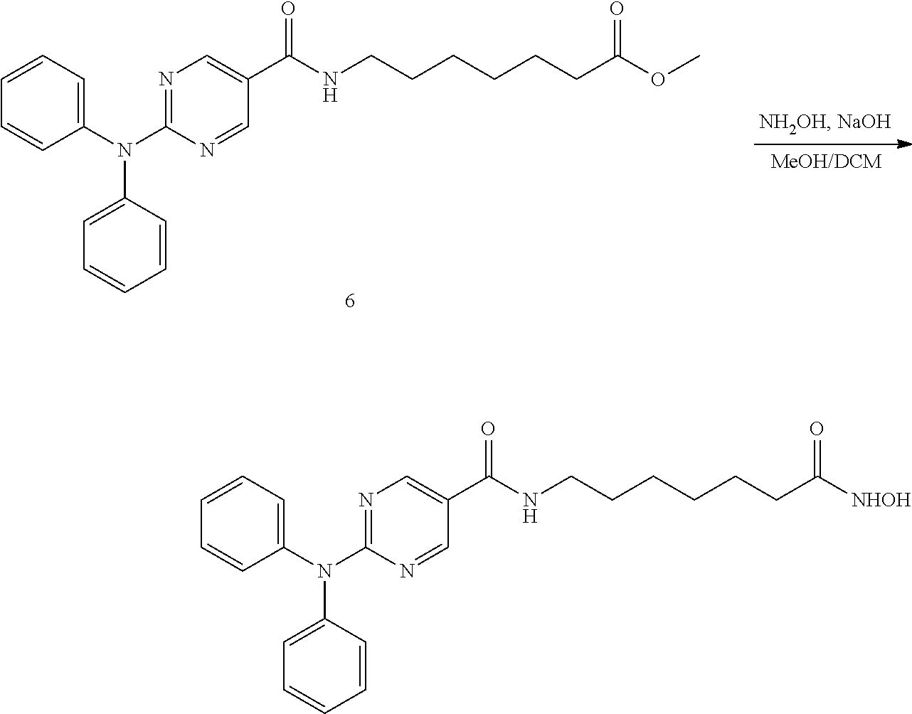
C1(N(C2=NC=C(C(=O)NCCCCCCC([NHOH])=O)C=N2)C2=CC=CC=C2)=CC=CC=C1.C1(N(C2=NC=C(C(=O)NCCCCCCC(OC)=O)C=N2)C2=CC=CC=C2)=CC=CC=C1
